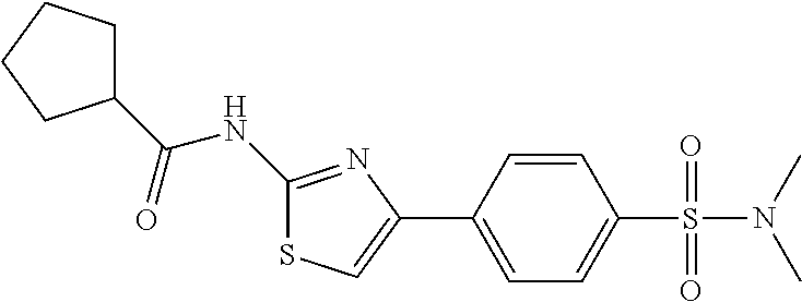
C1(NC(C2CCCC2)=O)=NC(C2=CC=C(S(=O)(=O)N(C)C)C=C2)=CS1
